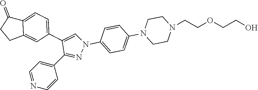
C1(C2=NN(C3=CC=C(N4CCN(CCOCCO)CC4)C=C3)C=C2C2=CC=C3C(=C2)CCC3=O)=CC=NC=C1
